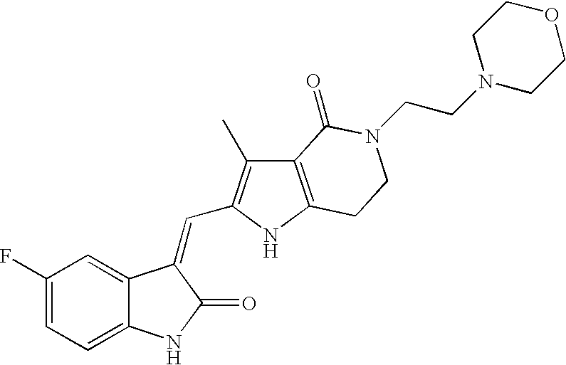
C1=C(F)C=C2C(=C1)NC(=O)C2=CC1=C(C)C2=C(N1)CCN(CCN1CCOCC1)C2=O
